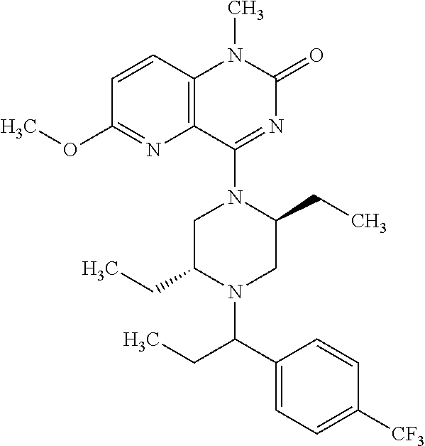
C12=C(C(N3CC(CC)N(C(C4=CC=C([CF3])C=C4)CC)CC3CC)=NC(=O)N1C)N=C(OC)C=C2
